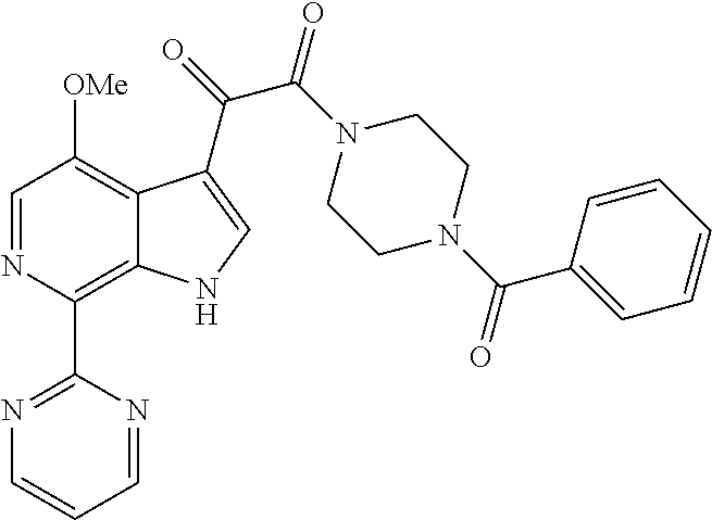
C1=NC(C2=NC=CC=N2)=C2C(=C1[OMe])C(C(=O)C(N1CCN(C(C3=CC=CC=C3)=O)CC1)=O)=CN2
